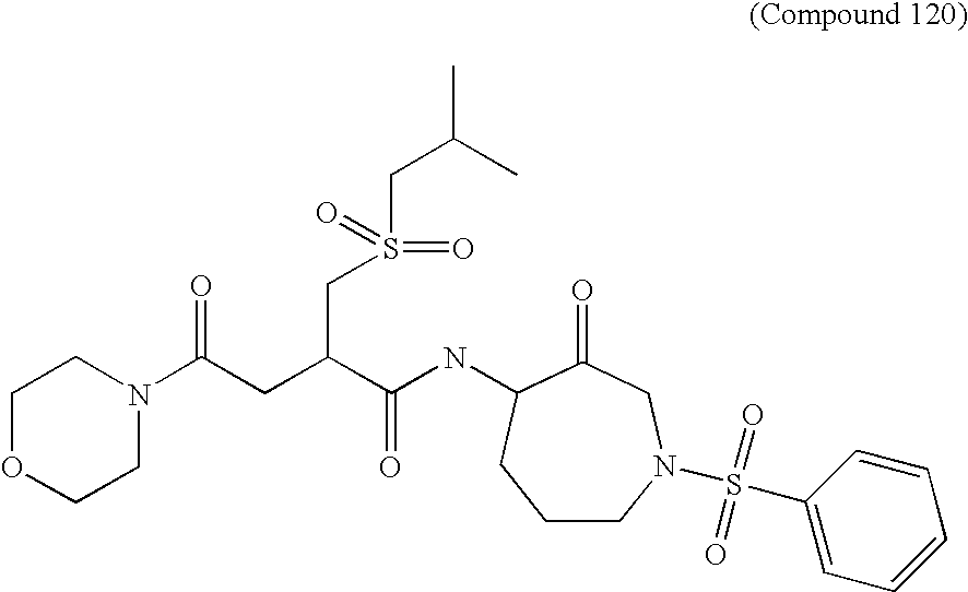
C1OCCN(C(CC(C(NC2C(=O)CN(S(=O)(=O)C3=CC=CC=C3)CCC2)=O)CS(CC(C)C)(=O)=O)=O)C1
